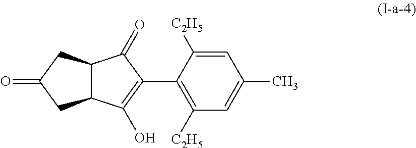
C1(=O)CC2C(C1)C(=O)C(C1=C([C2H5])C=C(C)C=C1[C2H5])=C2O
